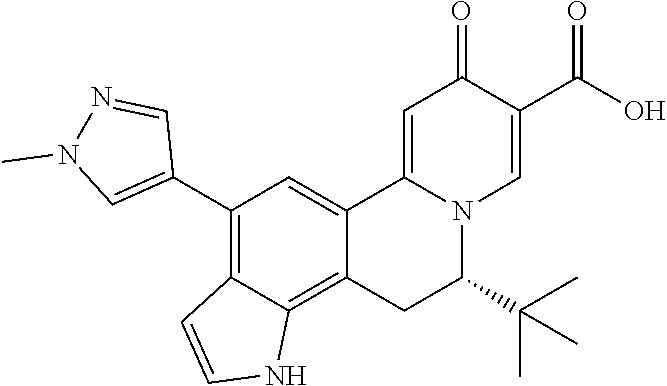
C12=CC(C3=CN(C)N=C3)=C3C(=C1CC(C(C)(C)C)N1C2=CC(=O)C(C(O)=O)=C1)NC=C3
